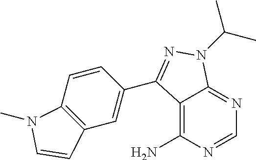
C12=C(N)N=CN=C1N(C(C)C)N=C2C1=CC2=C(C=C1)N(C)C=C2
